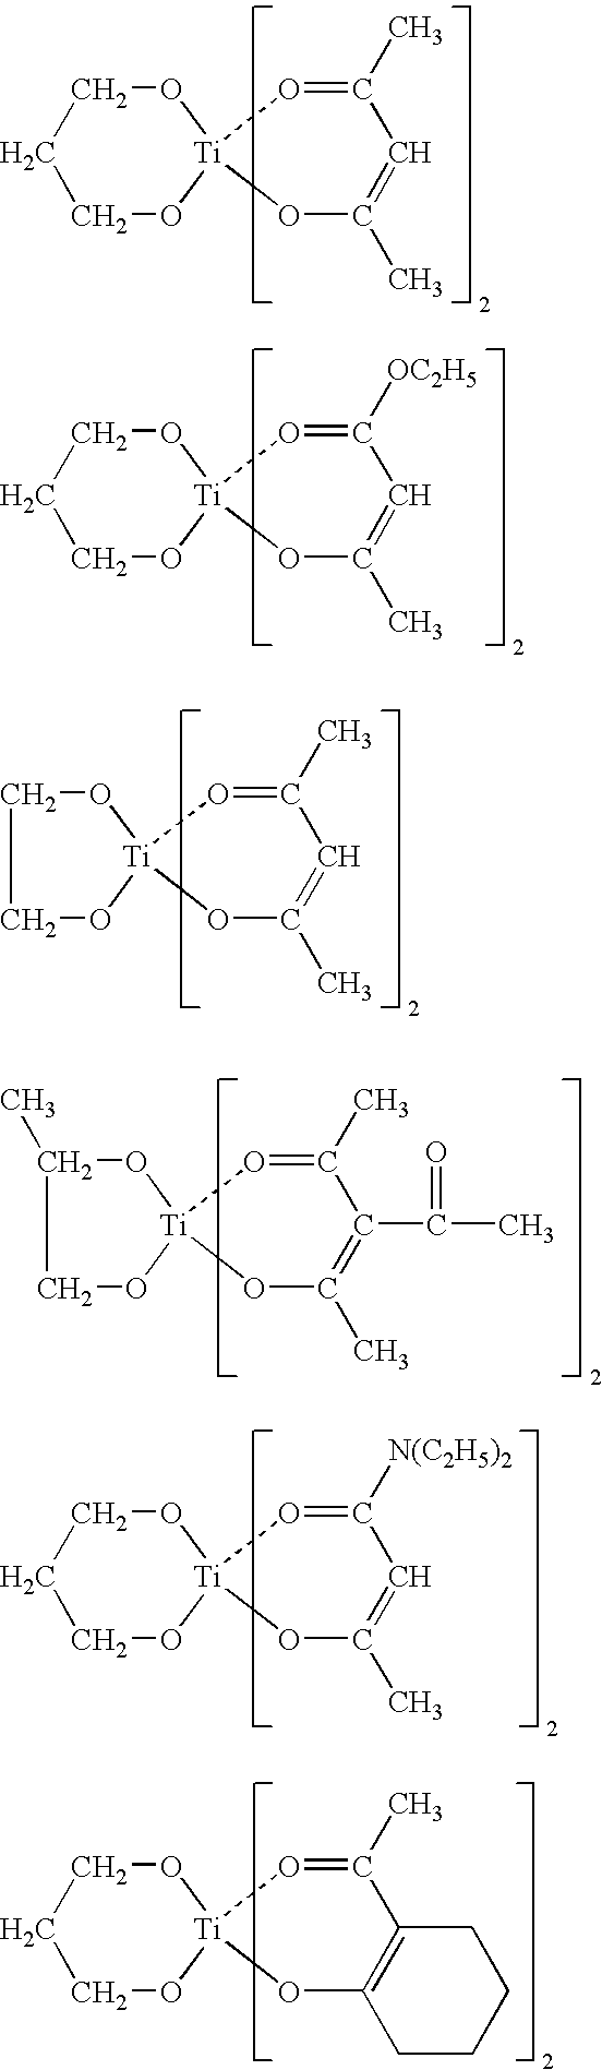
O1C(C)=CC(C)=O[Ti]12OCCCO2.O1C(C)=CC([OC2H5])=O[Ti]12OCCCO2.O1C(C)=CC(C)=O[Ti]12OCCO2.O1C(C)=C(C(C)=O)C(C)=O[Ti]12OC(C)CO2.O1C(C)=CC([N(C2H5)2])=O[Ti]12OCCCO2.O1C2=C(C(C)=O[Ti]13OCCCO3)CCCC2
